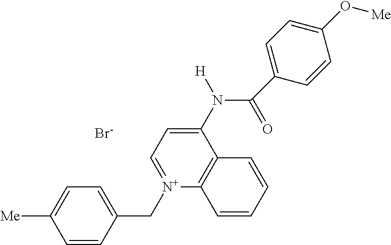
C1=CC(C[N+]2=CC=C(N([H])C(C3=CC=C(O[Me])C=C3)=O)C3=C2C=CC=C3)=CC=C1[Me].[Br-]
